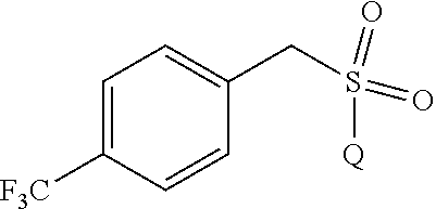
C(S(=O)(=O)[Q])C1=CC=C([CF3])C=C1
